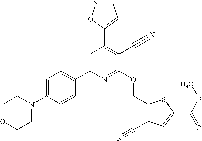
C1OCCN(C2=CC=C(C3=CC(C4=CC=NO4)=C(C#N)C(OCC4=C(C#N)C=C(C(=O)OC)S4)=N3)C=C2)C1
